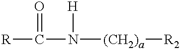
[R]C(N([(CH2)a][R2])[H])=O
